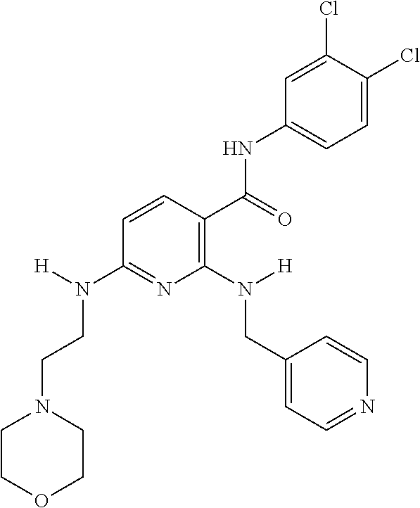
C(=O)(NC1=CC=C(Cl)C(Cl)=C1)C1=C(N([H])CC2=CC=NC=C2)N=C(N([H])CCN2CCOCC2)C=C1
